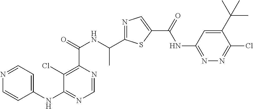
C1=NC(C(=O)NC(C2=NC=C(C(=O)NC3=NN=C(Cl)C(C(C)(C)C)=C3)S2)C)=C(Cl)C(NC2=CC=NC=C2)=N1
